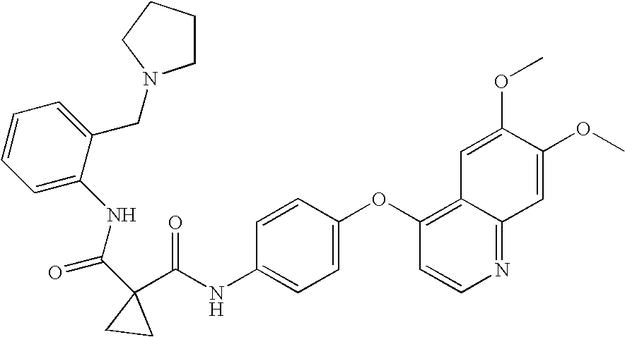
N1=C2C(=C(OC3=CC=C(NC(=O)C4(C(NC5=CC=CC=C5CN5CCCC5)=O)CC4)C=C3)C=C1)C=C(OC)C(OC)=C2
